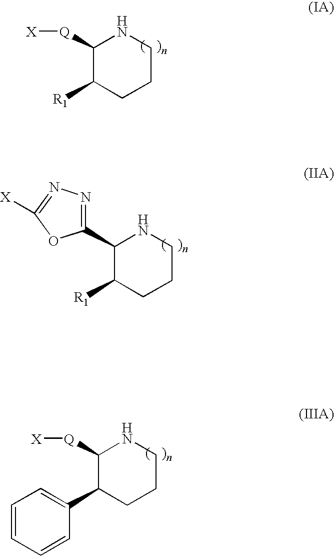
C1([Q][X])C([R1])CCCN1.C1(C2=NN=C([X])O2)C([R1])CCCN1.C1([Q][X])C(C2=CC=CC=C2)CCCN1
